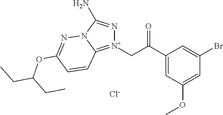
[N+]1(CC(=O)C2=CC(OC)=CC(Br)=C2)=C2N(C(N)=N1)N=C(OC(CC)CC)C=C2.[Cl-]
